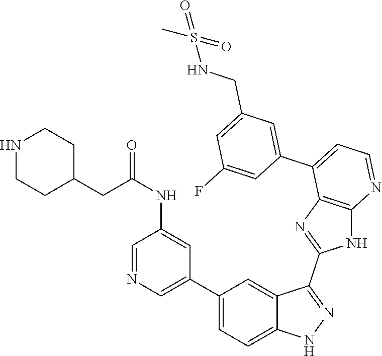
C1(C2=CC=C3C(=C2)C(C2=NC4=C(N2)N=CC=C4C2=CC(CNS(=O)(C)=O)=CC(F)=C2)=NN3)=CN=CC(NC(=O)CC2CCNCC2)=C1
